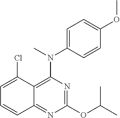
C1(OC(C)C)=NC(N(C2=CC=C(OC)C=C2)C)=C2C(=N1)C=CC=C2Cl
